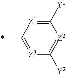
C1(*)=[Z3]C([Y2])=[Z2]C([Y1])=[Z1]1
